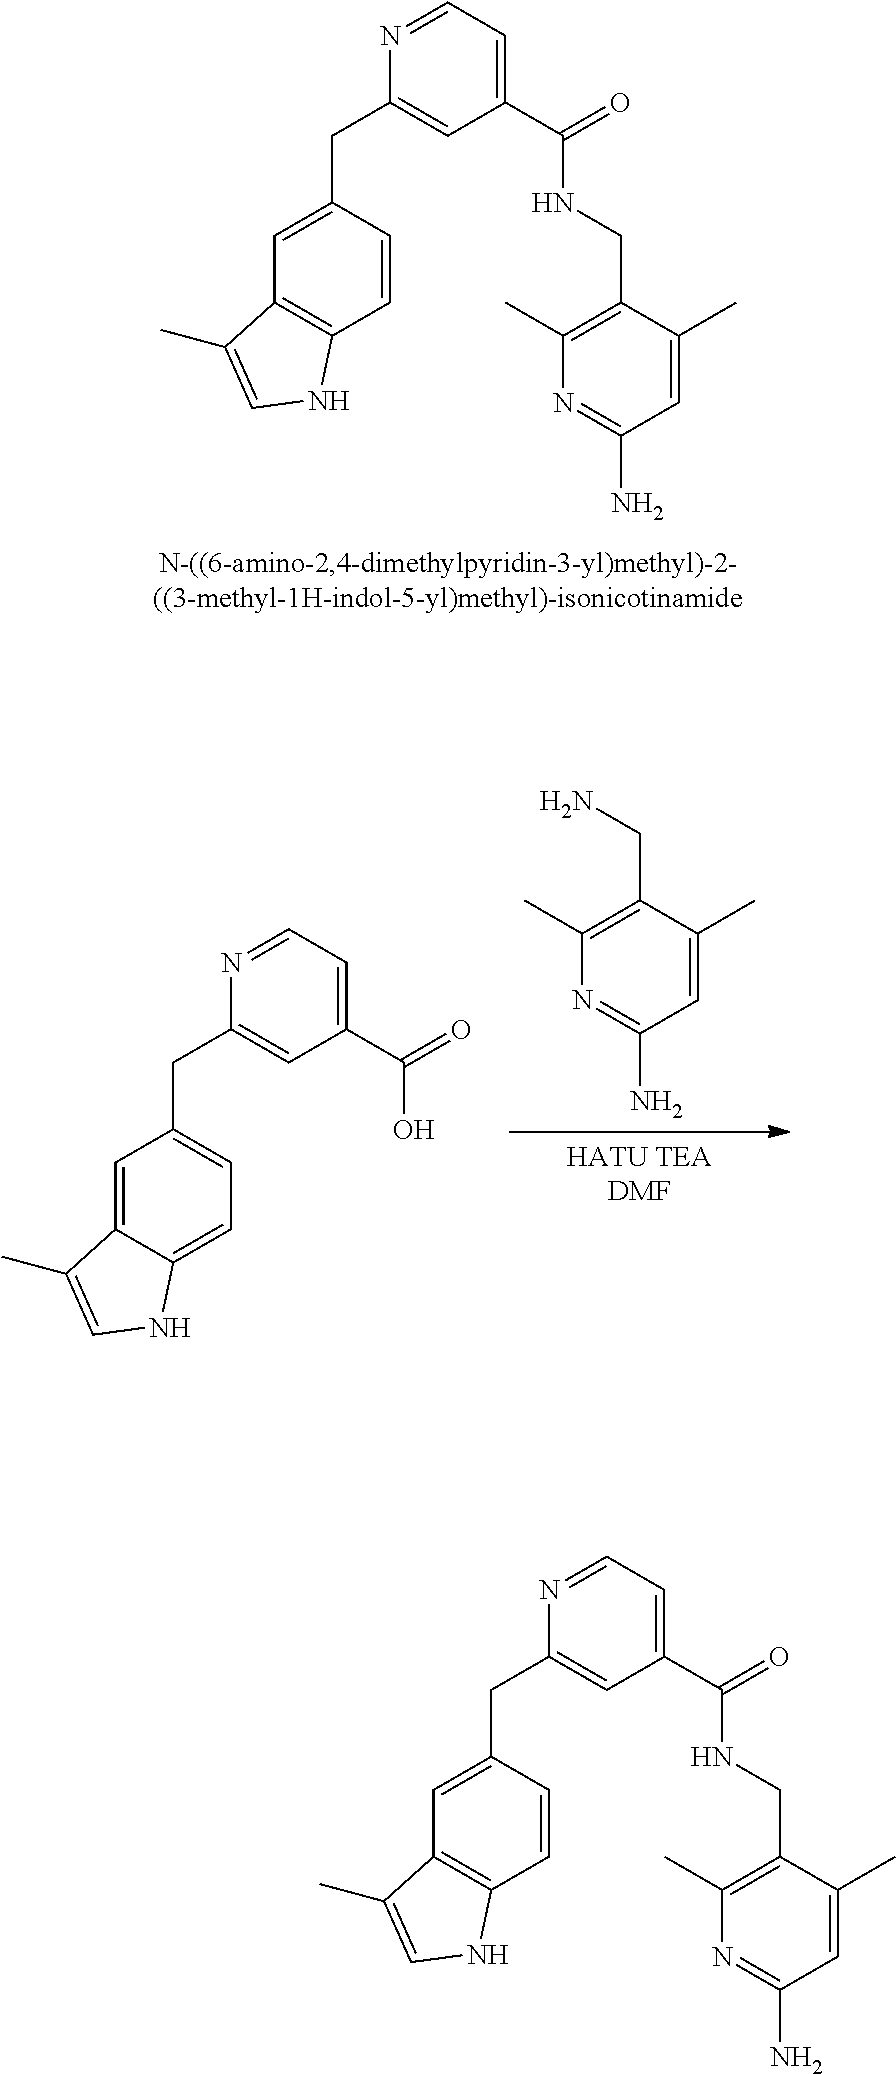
C1=C(CC2=CC(C(=O)NCC3=C(C)N=C(N)C=C3C)=CC=N2)C=CC2=C1C(C)=CN2.C1=C(CC2=CC(C(=O)NCC3=C(C)N=C(N)C=C3C)=CC=N2)C=CC2=C1C(C)=CN2.[HATU TEADMF].N1=C(N)C=C(C)C(CN)=C1C.C1=C2C(=CC=C1CC1=CC(C(=O)O)=CC=N1)NC=C2C
